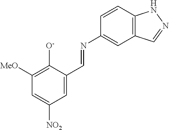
C1([MeO])=C([O-])C(C=NC2=CC3=C(C=C2)NN=C3)=CC([NO2])=C1
